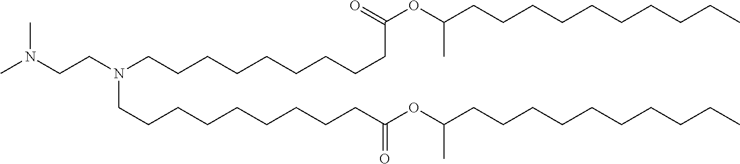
CN(CCN(CCCCCCCCCC(=O)OC(CCCCCCCCCC)C)CCCCCCCCCC(OC(CCCCCCCCCC)C)=O)C
